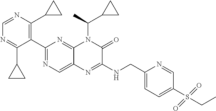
C1(C2=NC=C3C(=N2)N(C(C)C2CC2)C(=O)C(NCC2=CC=C(S(CC)(=O)=O)C=N2)=N3)=C(C2CC2)N=CN=C1C1CC1
